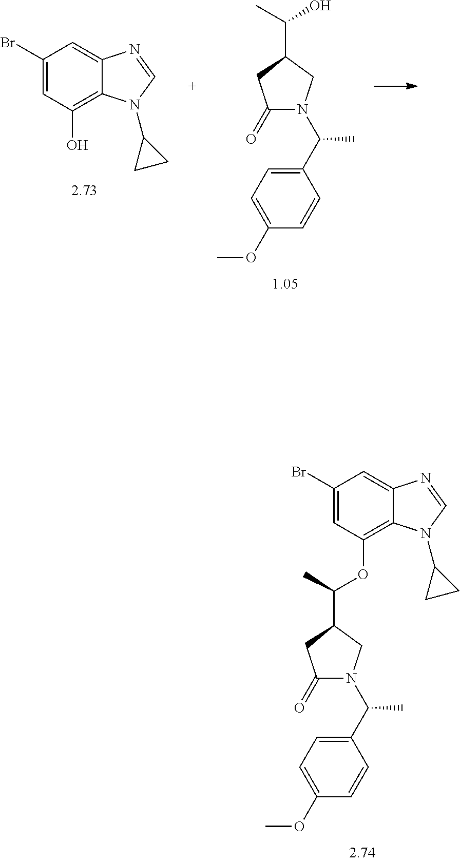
C1(=O)CC(C(C)O)CN1C(C1=CC=C(OC)C=C1)C.C12=CC(Br)=CC(O)=C1N(C1CC1)C=N2.C1(=O)CC(C(C)OC2=C3C(=CC(Br)=C2)N=CN3C2CC2)CN1C(C1=CC=C(OC)C=C1)C
